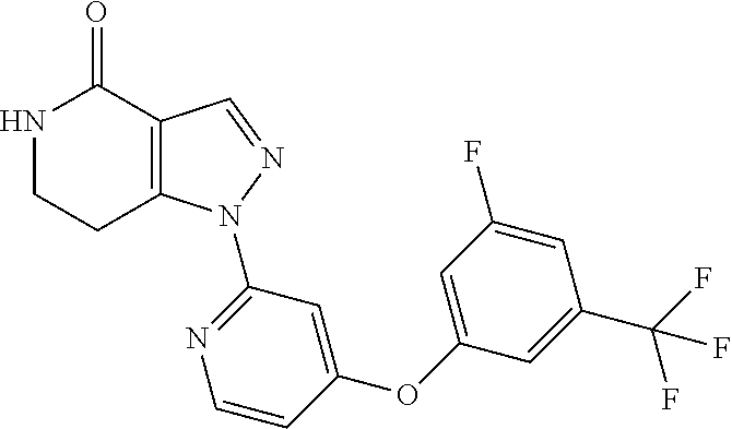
C12=C(C=NN1C1=NC=CC(OC3=CC(F)=CC(C(F)(F)F)=C3)=C1)C(=O)NCC2
